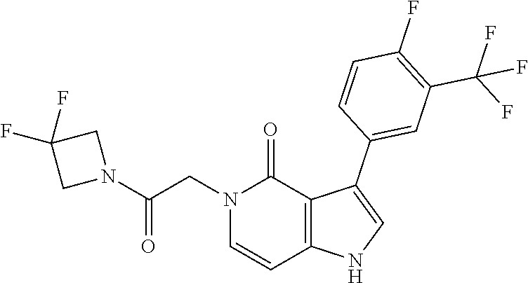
C1(F)=C(C(F)(F)F)C=C(C2=CNC3=C2C(=O)N(CC(N2CC(F)(F)C2)=O)C=C3)C=C1
